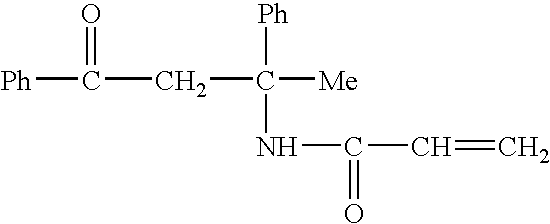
[Ph]C(CC(NC(=O)C=C)([Me])[Ph])=O
